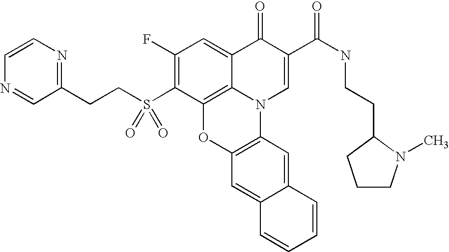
C1(F)=C(S(CCC2=NC=CN=C2)(=O)=O)C2=C3C(=C1)C(=O)C(C(NCCC1CCCN1C)=O)=CN3C1=C(O2)C=C2C(=C1)C=CC=C2
